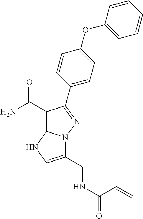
C1(C(N)=O)=C2N(N=C1C1=CC=C(OC3=CC=CC=C3)C=C1)C(CNC(=O)C=C)=CN2
